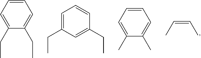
C(=CC)C.C1=CC=C(CC)C(CC)=C1.C1=C(CC)C=C(CC)C=C1.C1=CC=C(C)C(C)=C1
